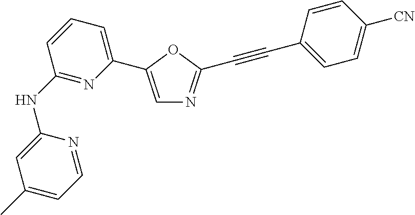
C1(NC2=NC(C3=CN=C(C#CC4=CC=C([CN])C=C4)O3)=CC=C2)=CC(C)=CC=N1
